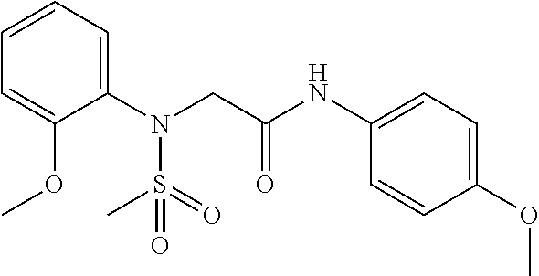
C1(N(CC(NC2=CC=C(OC)C=C2)=O)S(=O)(C)=O)=CC=CC=C1OC
